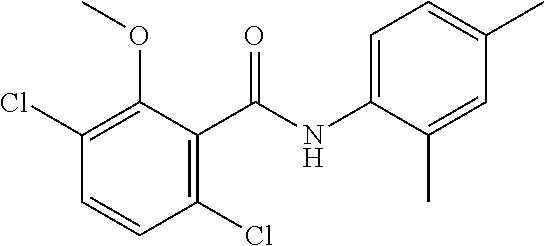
C1(C(NC2=CC=C(C)C=C2C)=O)=C(Cl)C=CC(Cl)=C1OC
